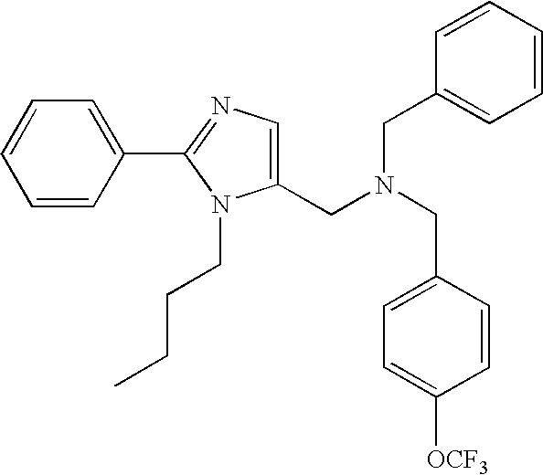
C1=CC(C2=NC=C(CN(CC3=CC=CC=C3)CC3=CC=C([OCF3])C=C3)N2CCCC)=CC=C1
